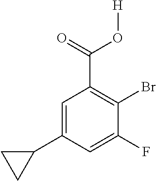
C1=C(C2CC2)C=C(F)C(Br)=C1C(=O)O[H]
